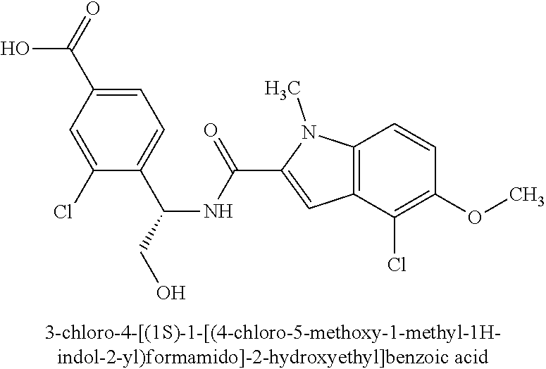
C1=C(C(=O)O)C=C(Cl)C(C(NC(C2=CC3=C(N2C)C=CC(OC)=C3Cl)=O)CO)=C1
